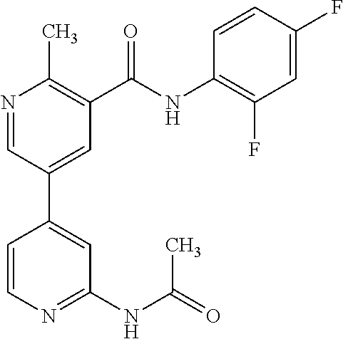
N1=CC(C2=CC(NC(C)=O)=NC=C2)=CC(C(=O)NC2=C(F)C=C(F)C=C2)=C1C
